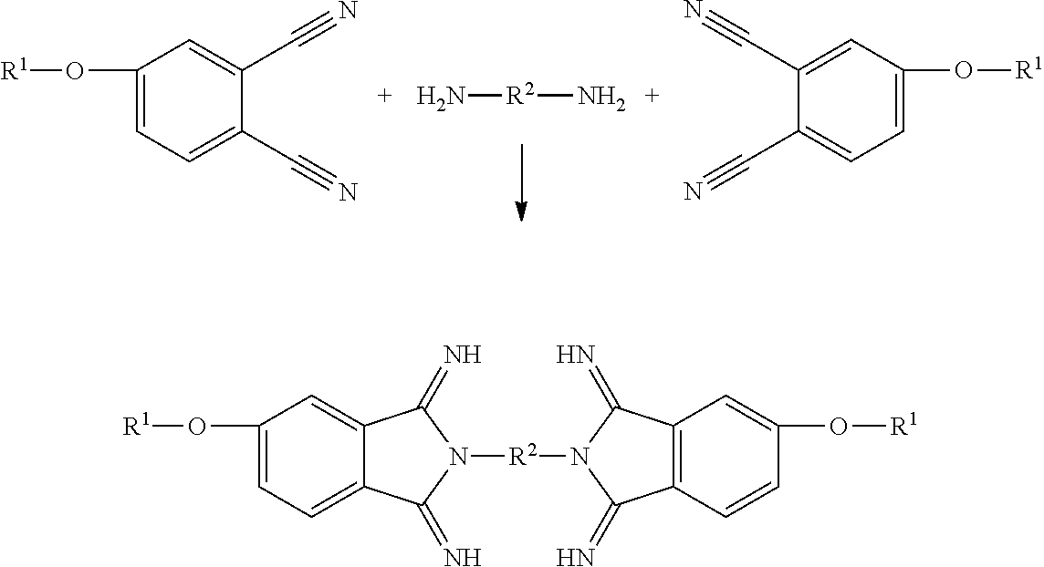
C1(O[R1])=CC=C(C#N)C(C#N)=C1.N[R2]N.C1(O[R1])=CC=C(C#N)C(C#N)=C1.C1(O[R1])=CC=C2C(=C1)C(=N)N([R2]N1C(=N)C3=C(C=C(O[R1])C=C3)C1=N)C2=N
